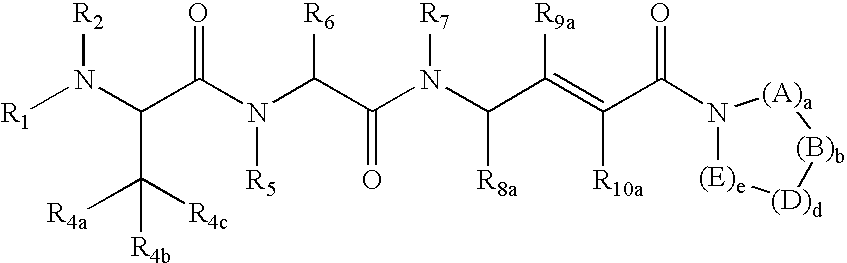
[R1]N(C(C(N(C(C(N(C(C(=C(C(N1[(E)e][(D)d][(B)b][(A)a]1)=O)[R10a])[R9a])[R8a])[R7])=O)[R6])[R5])=O)C([R4b])([R4a])[R4c])[R2]
